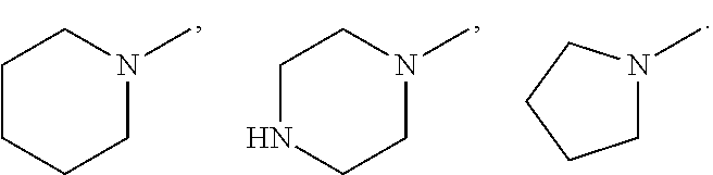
C1N(C)CCC1.C1NCCN(C)C1.C1CCCN(C)C1
